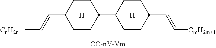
[H].[H].C1CC(C=C[CnH2n+1])CCC1C1CCC(C=C[CmH2m+1])CC1
